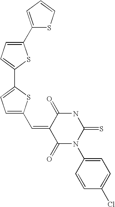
C1(C2=CC=C(C3=CC=C(C=C4C(=O)N(C5=CC=C(Cl)C=C5)C(=S)NC4=O)S3)S2)=CC=CS1
